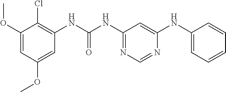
C1(OC)=CC(NC(NC2=NC=NC(NC3=CC=CC=C3)=C2)=O)=C(Cl)C(OC)=C1
